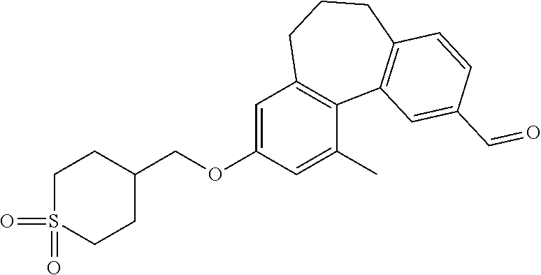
C1=C(OCC2CCS(=O)(=O)CC2)C=C(C)C2=C1CCCC1=C2C=C(C=O)C=C1
